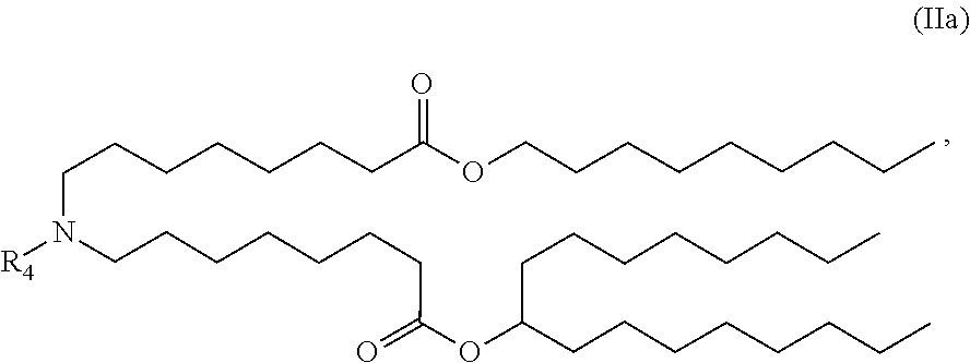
C(CCCC)CCCCOC(CCCCCCCN(CCCCCCCC(OC(CCCCCCCC)CCCCCCCC)=O)[R4])=O
